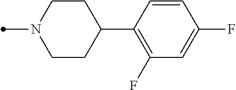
C1=CC(C2CCN(C)CC2)=C(F)C=C1F
